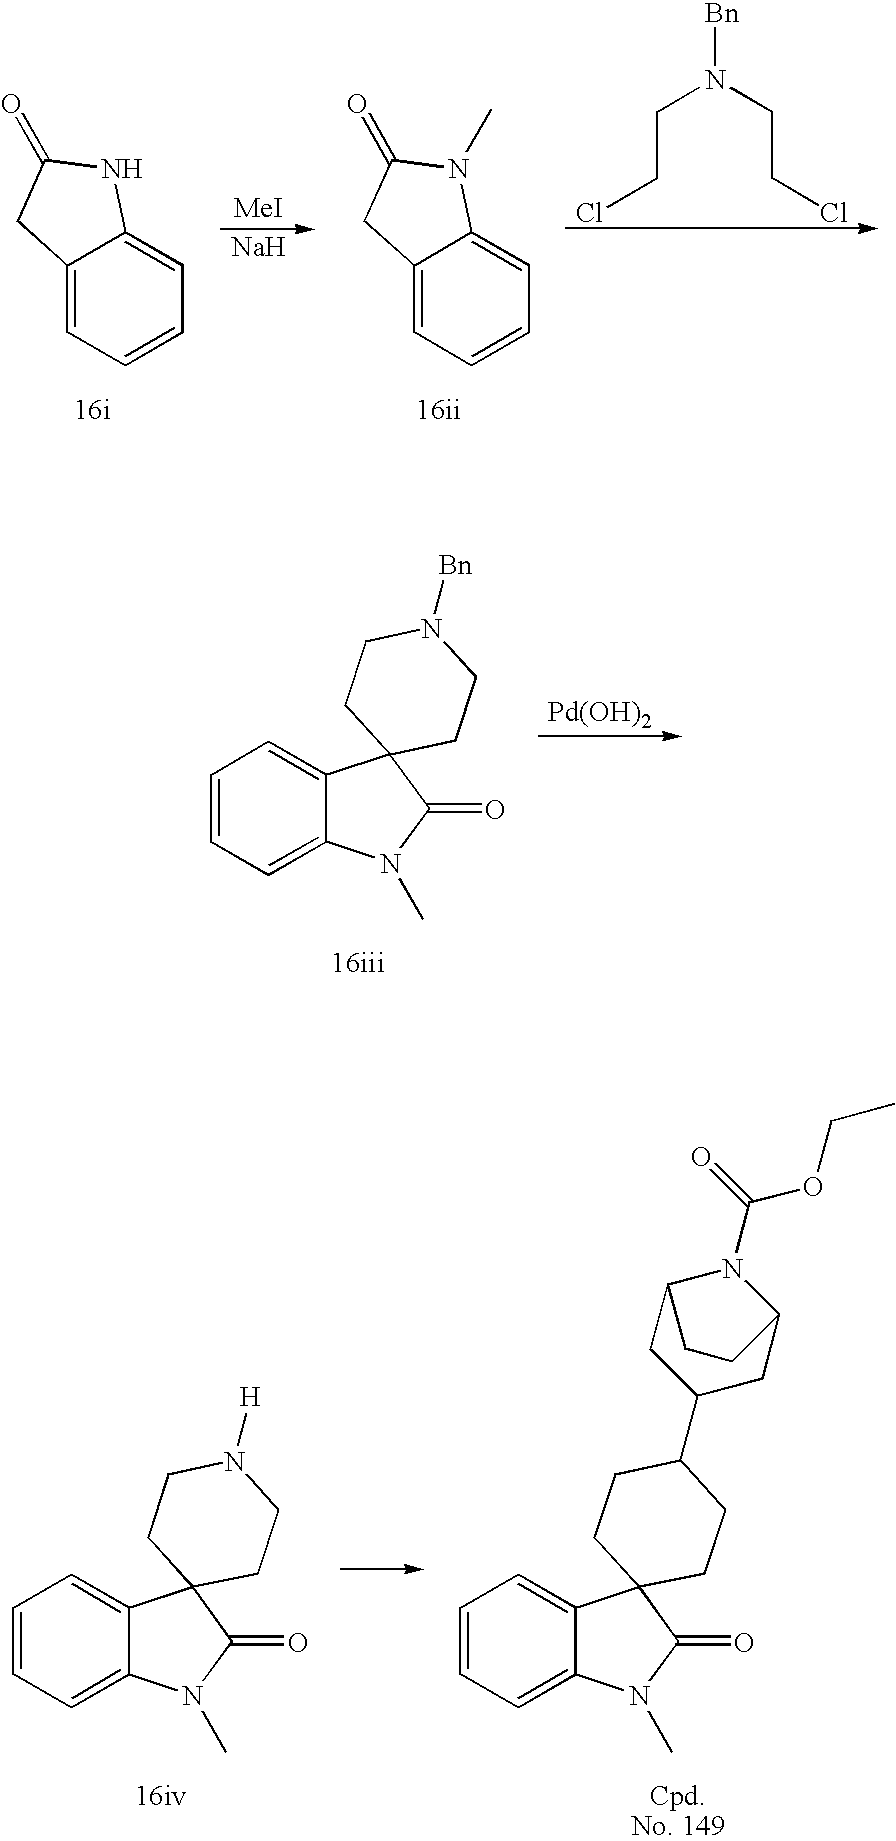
C12=CC=CC=C1NC(=O)C2.[MeI].[Na].C12=CC=CC=C1N(C)C(=O)C2.C(N(CCCl)[Bn])CCl.C1=CC=C2C(=C1)C1(C(=O)N2C)CCN([Bn])CC1.[Pd(OH)2].C1=CC=C2C(=C1)C1(C(=O)N2C)CCN([H])CC1.C1=CC=C2C(=C1)C1(C(=O)N2C)CCC(C2CC3N(C(OCC)=O)C(C2)CC3)CC1
